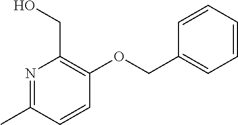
C1=CC(COC2=C(CO)N=C(C)C=C2)=CC=C1
